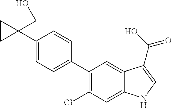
C1=C(C2(CO)CC2)C=CC(C2=C(Cl)C=C3C(=C2)C(C(O)=O)=CN3)=C1
